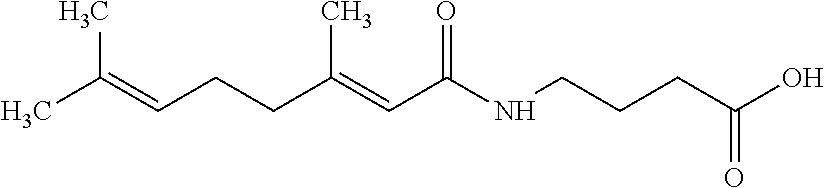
C(CCC(=CC(NCCCC(=O)O)=O)C)=C(C)C
